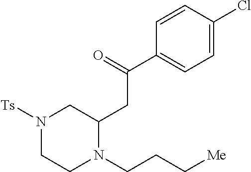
N1([Ts])CCN(CCC[Me])C(CC(C2=CC=C(Cl)C=C2)=O)C1
